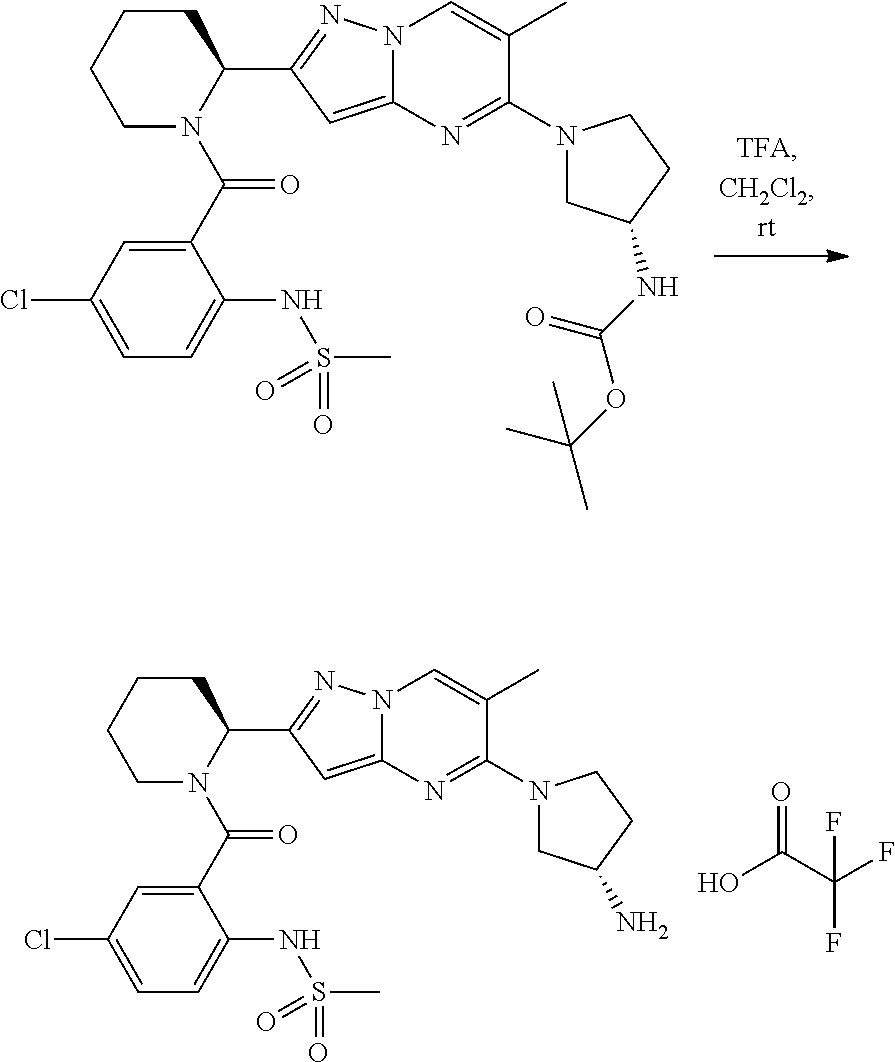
C1CCCN(C(C2=CC(Cl)=CC=C2NS(C)(=O)=O)=O)C1C1=NN2C(=C1)N=C(N1CC(NC(OC(C)(C)C)=O)CC1)C(C)=C2.C1CCCN(C(C2=CC(Cl)=CC=C2NS(C)(=O)=O)=O)C1C1=NN2C(=C1)N=C(N1CC(N)CC1)C(C)=C2.O=C(C(F)(F)F)O
